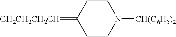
C1CN([CH(C6H5)2])CCC1=[CH2CH2CH2CH]
